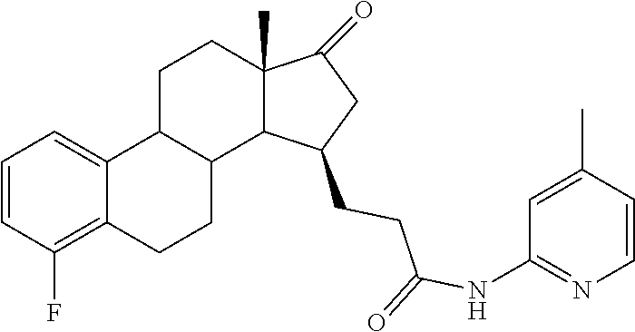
C1=CC(F)=C2C(=C1)C1C(CC2)C2C(C)(CC1)C(=O)CC2CCC(NC1=NC=CC(C)=C1)=O
